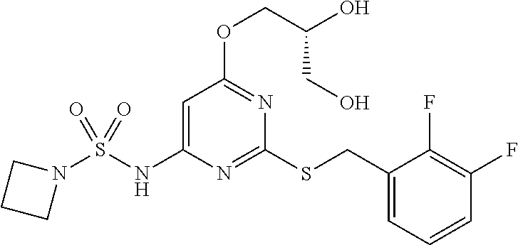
C1(CSC2=NC(NS(N3CCC3)(=O)=O)=CC(OCC(O)CO)=N2)=CC=CC(F)=C1F
